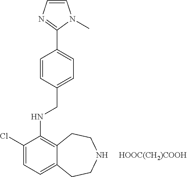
C1(Cl)=CC=C2C(=C1NCC1=CC=C(C3=NC=CN3C)C=C1)CCNCC2.[HOOC(CH2)COOH]
